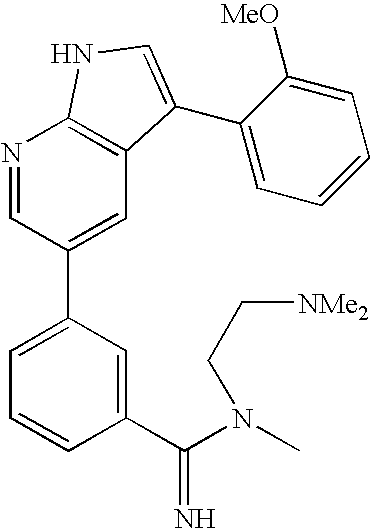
N1=CC(C2=CC=CC(C(N(C)CC[NMe2])=N)=C2)=CC2=C1NC=C2C1=CC=CC=C1[MeO]
